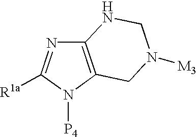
C12=C(N([P4])C([R1a])=N1)CN([M3])CN2
